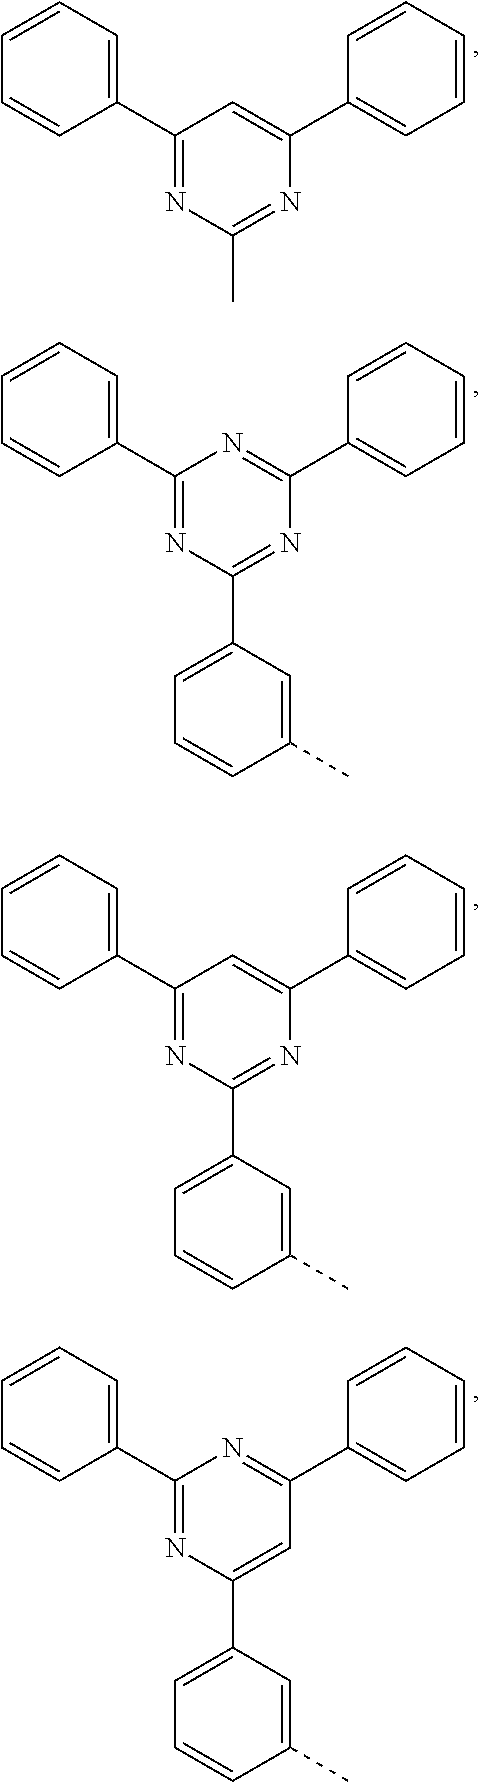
C1(C2=CC=CC=C2)=NC(C)=NC(C2=CC=CC=C2)=C1.C1(C2=CC=CC=C2)=NC(C2=CC=CC(C)=C2)=NC(C2=CC=CC=C2)=N1.C1(C2=CC=CC=C2)=NC(C2=CC=CC(C)=C2)=NC(C2=CC=CC=C2)=C1.C1(C2=CC=CC=C2)=NC(C2=CC=CC(C)=C2)=CC(C2=CC=CC=C2)=N1
